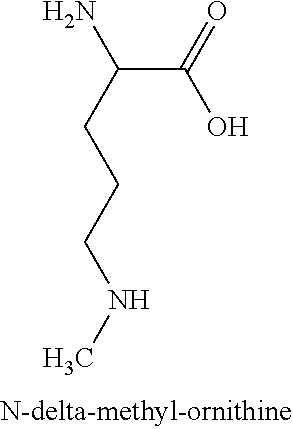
C(C(=O)O)(CCCNC)N
